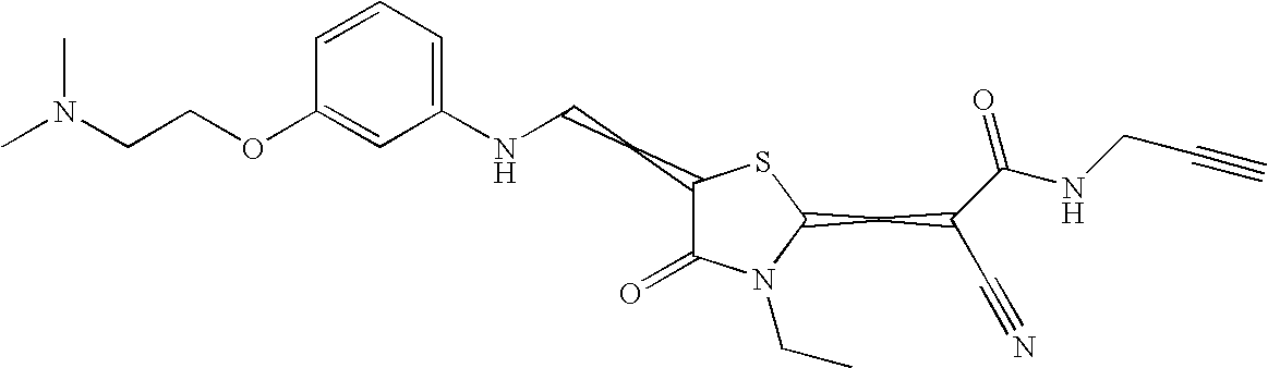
C1(NCCC2C(=O)N(CC)C(CC(C#N)C(NCC#C)=O)S2)=CC=CC(OCCN(C)C)=C1
